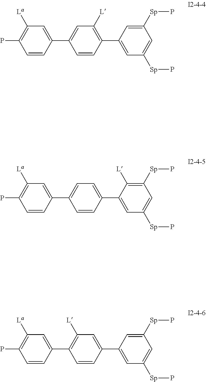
C1=CC(C2=CC([L])=C(C3=CC([Sp]P)=CC([Sp]P)=C3)C=C2)=CC([La])=C1P.C1=CC(C2=CC=C(C3=CC([Sp]P)=CC([Sp]P)=C3[L])C=C2)=CC([La])=C1P.C1=CC(C2=C([L])C=C(C3=CC([Sp]P)=CC([Sp]P)=C3)C=C2)=CC([La])=C1P
